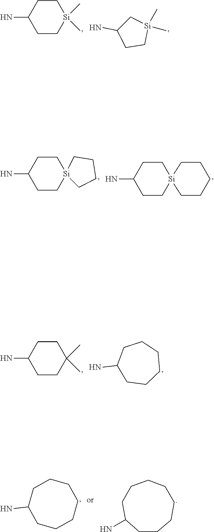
C1CC(N)CC[Si]1(C)C.C1C(N)CC[Si]1(C)C.C1CC(N)CC[Si]12CCCC2.C1CC(N)CC[Si]12CCCCC2.C1CC(N)CCC1(C)C.C1C(N)CCCCC1.C1(N)CCCCCCC1.C1CC(N)CCCCCC1
